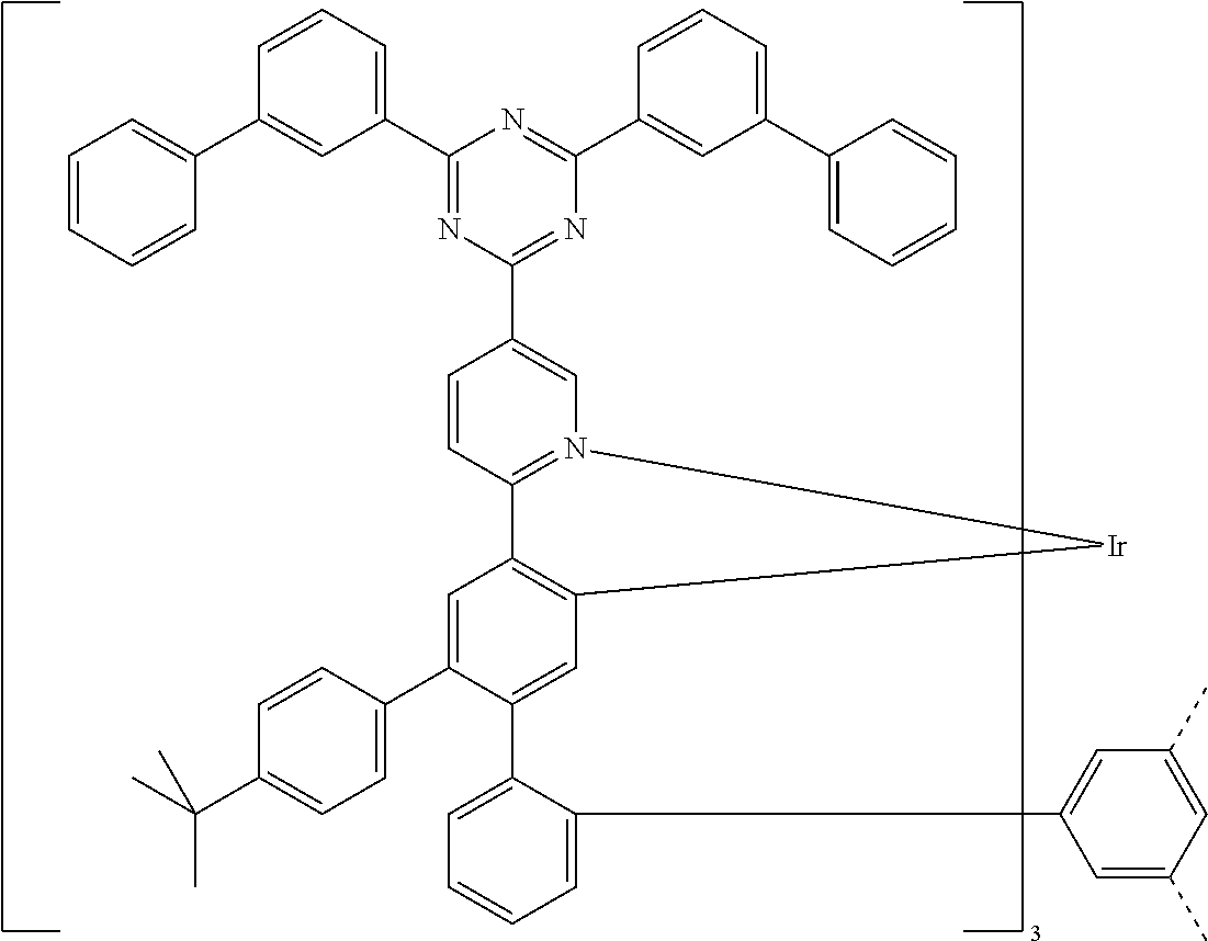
C1=CC(C2=CC3=C(C=C2C2=CC=CC=C2C2=CC(C)=CC(C)=C2)[Ir]N2=C3C=CC(C3=NC(C4=CC(C5=CC=CC=C5)=CC=C4)=NC(C4=CC=CC(C5=CC=CC=C5)=C4)=N3)=C2)=CC=C1C(C)(C)C
